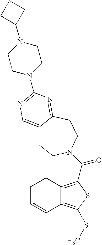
C1C=CC2=C(SC)SC(C(N3CCC4=CN=C(N5CCN(C6CCC6)CC5)N=C4CC3)=O)=C2C1
